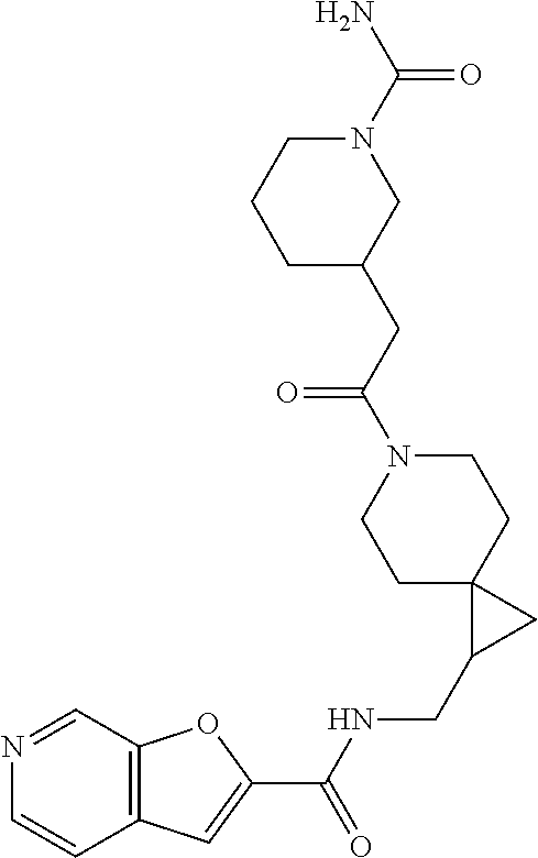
C1C2(CCN(C(CC3CN(C(N)=O)CCC3)=O)C1)C(CNC(C1=CC3=C(O1)C=NC=C3)=O)C2
